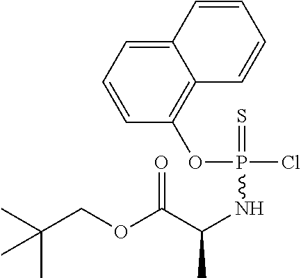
C(COC(C(NP(OC1=C2C(=CC=C1)C=CC=C2)(=S)Cl)C)=O)(C)(C)C
